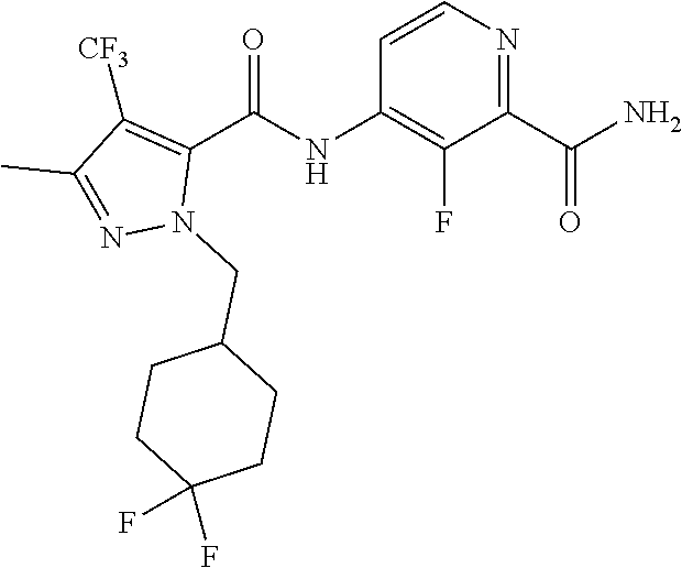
C1=CN=C(C(N)=O)C(F)=C1NC(C1=C([CF3])C(C)=NN1CC1CCC(F)(F)CC1)=O
